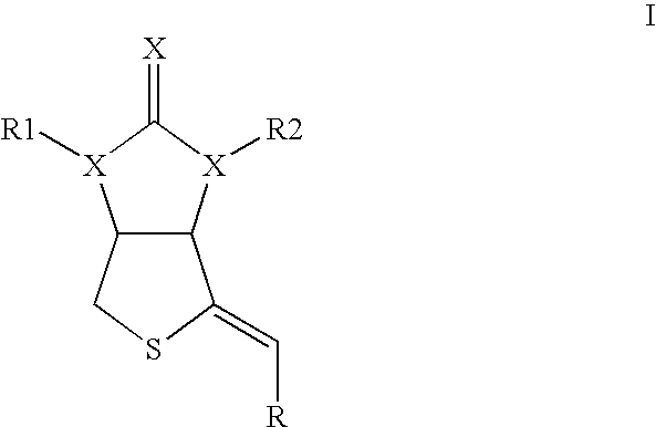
C12C([X]([R2])C(=[X])[X]1[R1])C(=C[R])SC2
